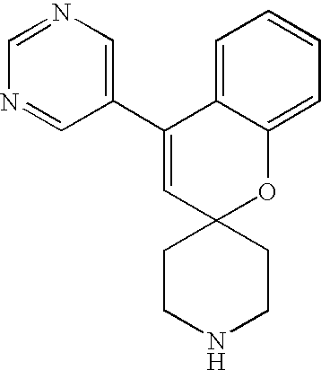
C1(C2=CN=CN=C2)=CC2(OC3=CC=CC=C13)CCNCC2
